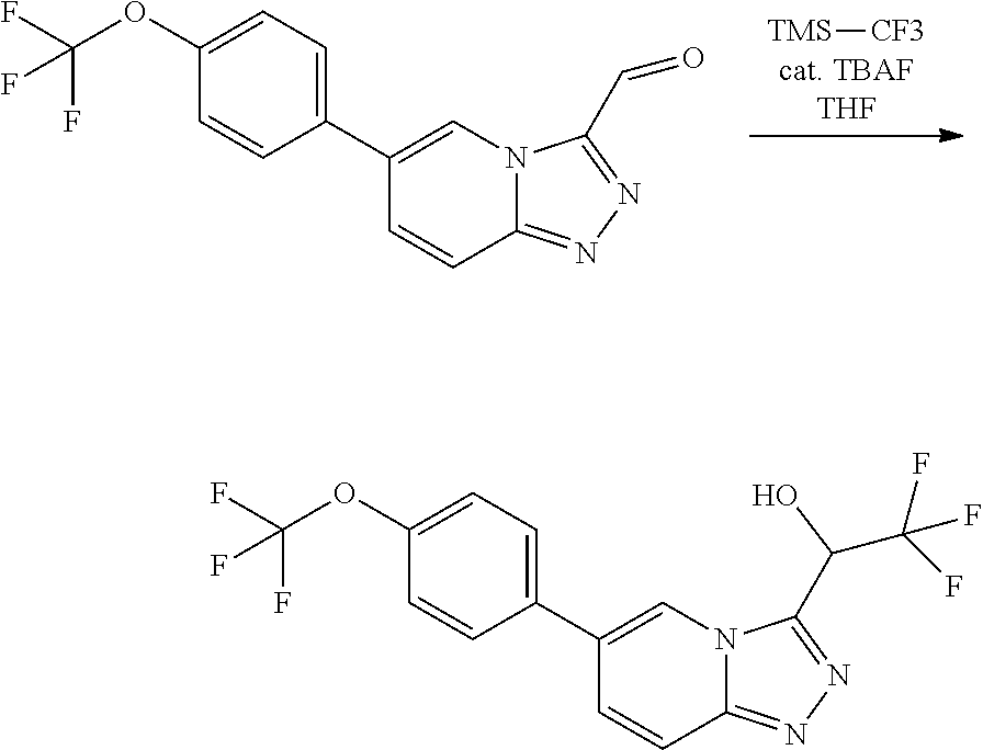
[TMS][CF3].C1=CC2=NN=C(C=O)N2C=C1C1=CC=C(OC(F)(F)F)C=C1.C1=CC2=NN=C(C(C(F)(F)F)O)N2C=C1C1=CC=C(OC(F)(F)F)C=C1
